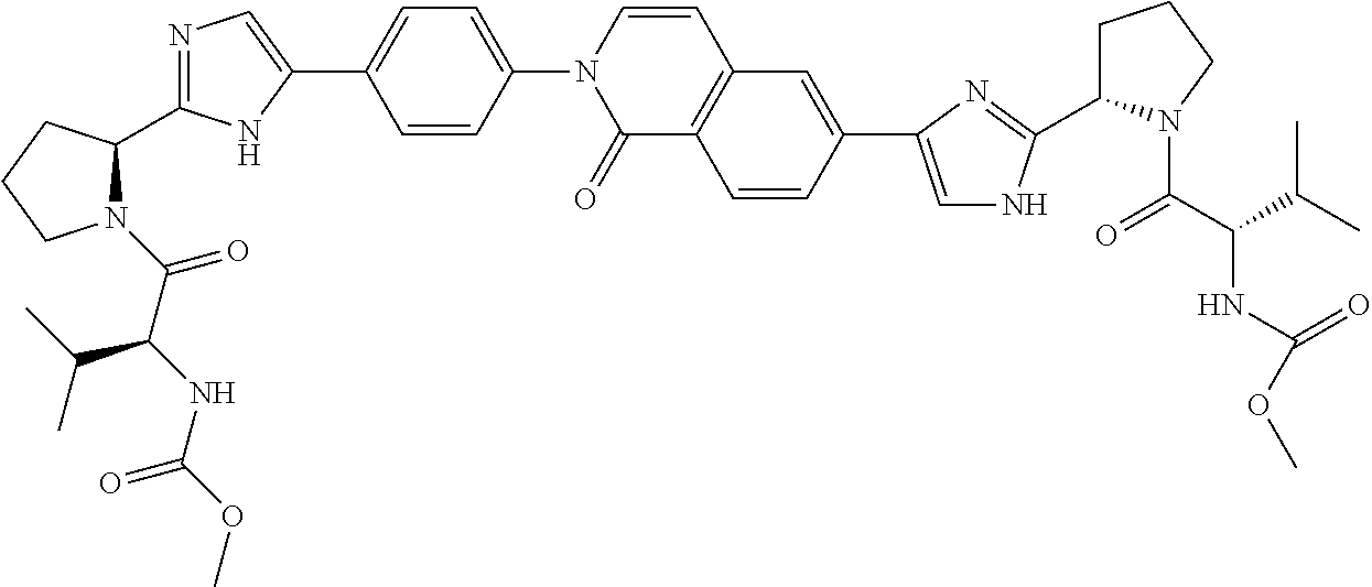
N1(C(C(NC(OC)=O)C(C)C)=O)C(C2=NC=C(C3=CC=C(N4C(=O)C5=C(C=C4)C=C(C4=CNC(C6CCCN6C(C(C(C)C)NC(OC)=O)=O)=N4)C=C5)C=C3)N2)CCC1
